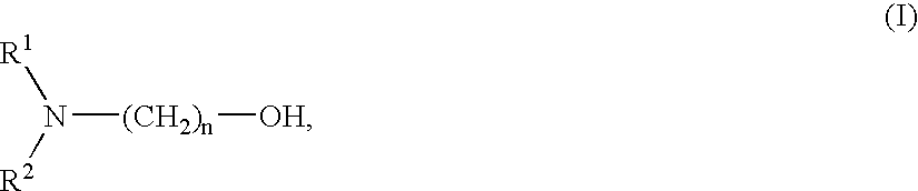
N([(CH2)n][OH])([R2])[R1]
